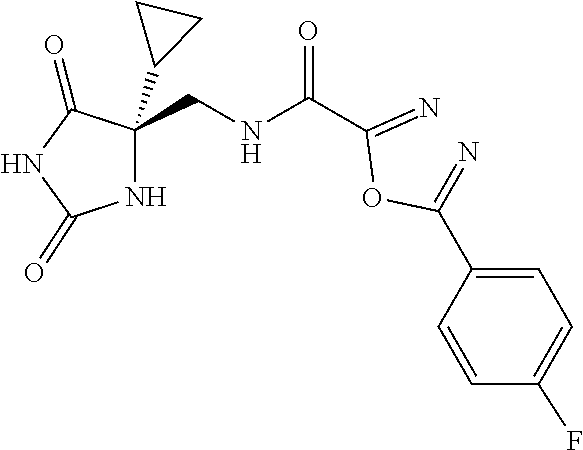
C1=CC(F)=CC=C1C(OC(C(NCC1(C2CC2)C(=O)NC(=O)N1)=O)=N)=N
